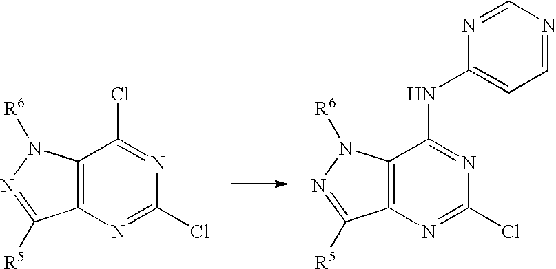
C12=C(N([R6])N=C1[R5])C(Cl)=NC(Cl)=N2.C12=C(N([R6])N=C1[R5])C(NC1=CC=NC=N1)=NC(Cl)=N2
